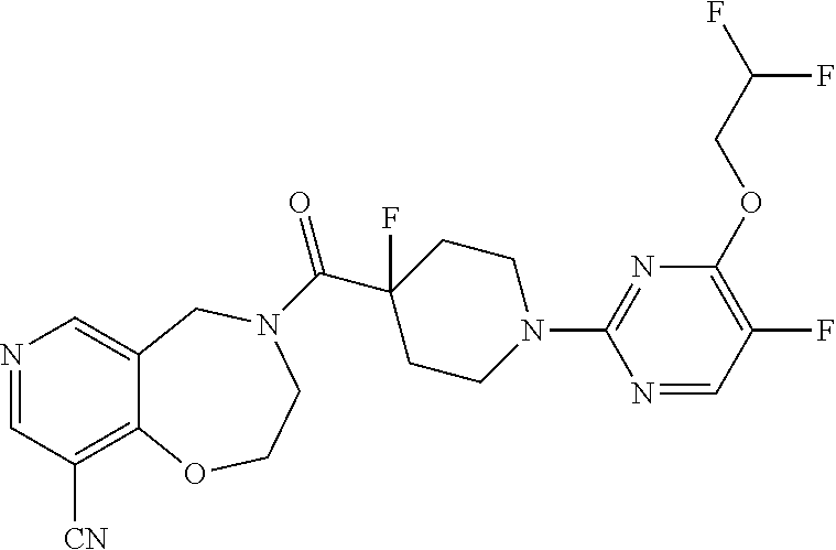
N1=CC([CN])=C2C(=C1)CN(C(=O)C1(F)CCN(C3=NC(OCC(F)F)=C(F)C=N3)CC1)CCO2
